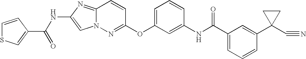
C1=CC(C(=O)NC2=CN3C(=N2)C=CC(OC2=CC=CC(NC(=O)C4=CC=CC(C5(C#N)CC5)=C4)=C2)=N3)=CS1
